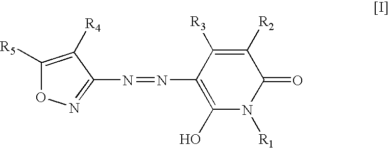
C1([R5])=C([R4])C(N=NC2=C(O)N([R1])C(=O)C([R2])=C2[R3])=NO1
